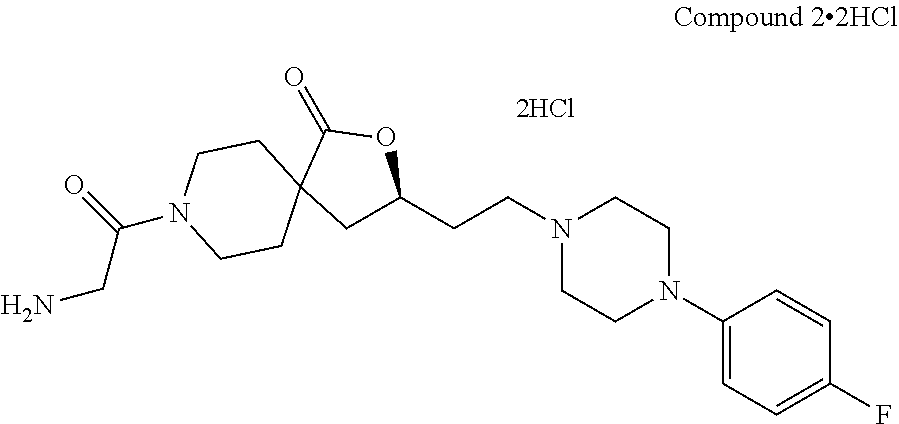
N1(CCC2CC3(C(=O)O2)CCN(C(CN)=O)CC3)CCN(C2=CC=C(F)C=C2)CC1
